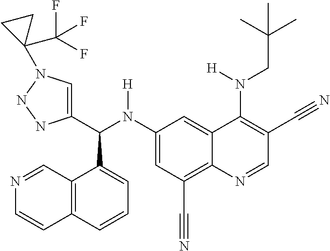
C1(N(C(C2=CN(C3(C(F)(F)F)CC3)NN2)C2=CC=CC3=C2C=NC=C3)[H])=CC(C#N)=C2C(=C1)C(N(CC(C)(C)C)[H])=C(C#N)C=N2
